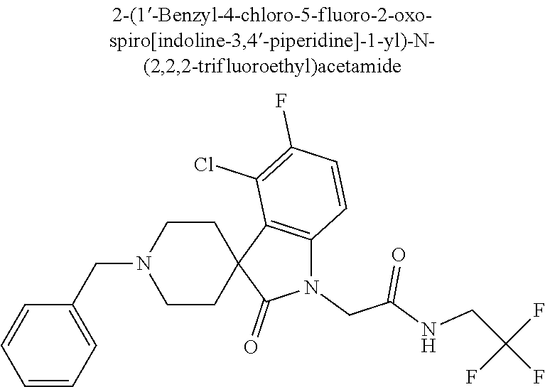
N1(CC(=O)NCC(F)(F)F)C2=C(C3(C1=O)CCN(CC1=CC=CC=C1)CC3)C(Cl)=C(F)C=C2
